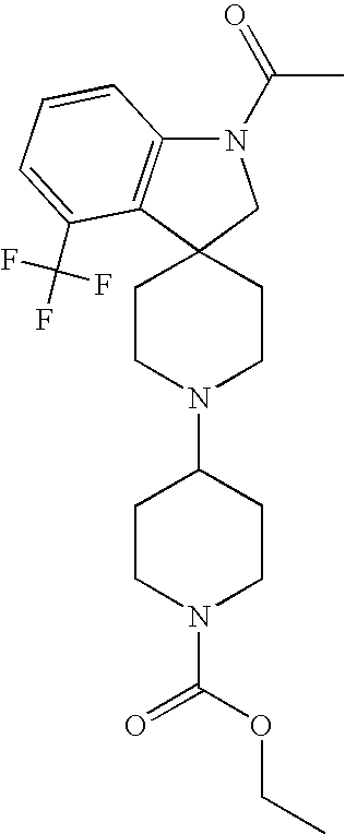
C1CN(C2CCN(C(OCC)=O)CC2)CCC12CN(C(C)=O)C1=C2C(C(F)(F)F)=CC=C1
